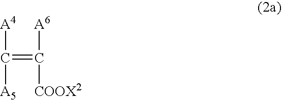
[A4]C([A5])=C([A6])[COOX2]
